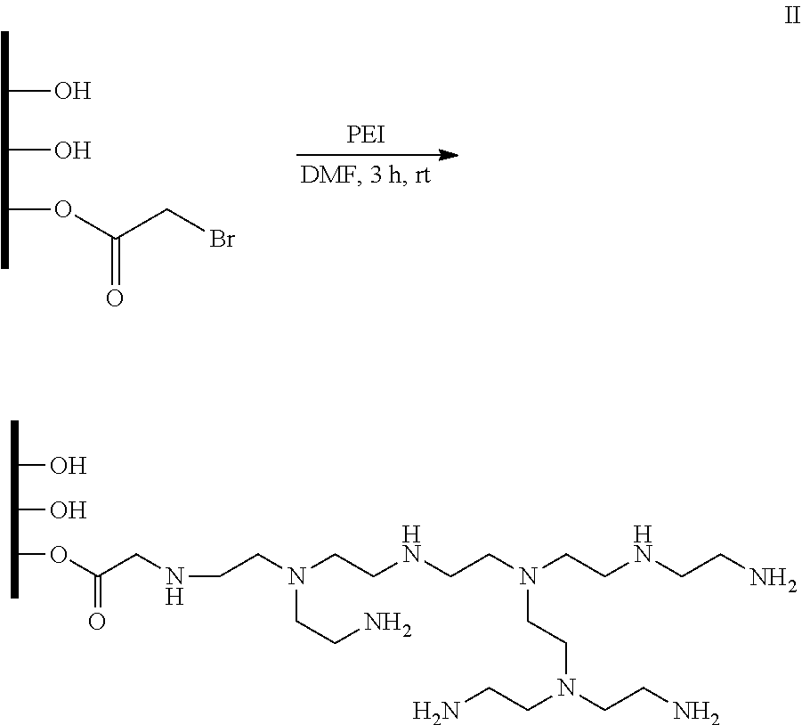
CC(O)C(O)C(OC(=O)CBr)C.CC(O)C(O)C(OC(=O)CNCCN(CCN)CCNCCN(CCN(CCN)CCN)CCNCCN)C
